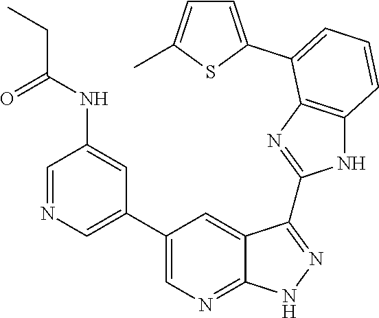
C1=NC=C(C2=CN=C3C(=C2)C(C2=NC4=C(N2)C=CC=C4C2=CC=C(C)S2)=NN3)C=C1NC(CC)=O
